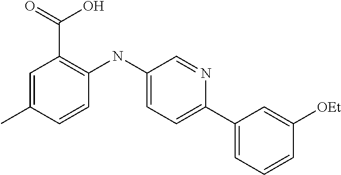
C1=C(C)C=CC(NC2=CC=C(C3=CC=CC([OEt])=C3)N=C2)=C1C(=O)O
